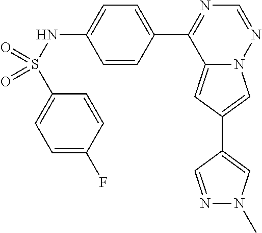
C12=CC(C3=CN(C)N=C3)=CN1N=CN=C2C1=CC=C(NS(=O)(C2=CC=C(F)C=C2)=O)C=C1
